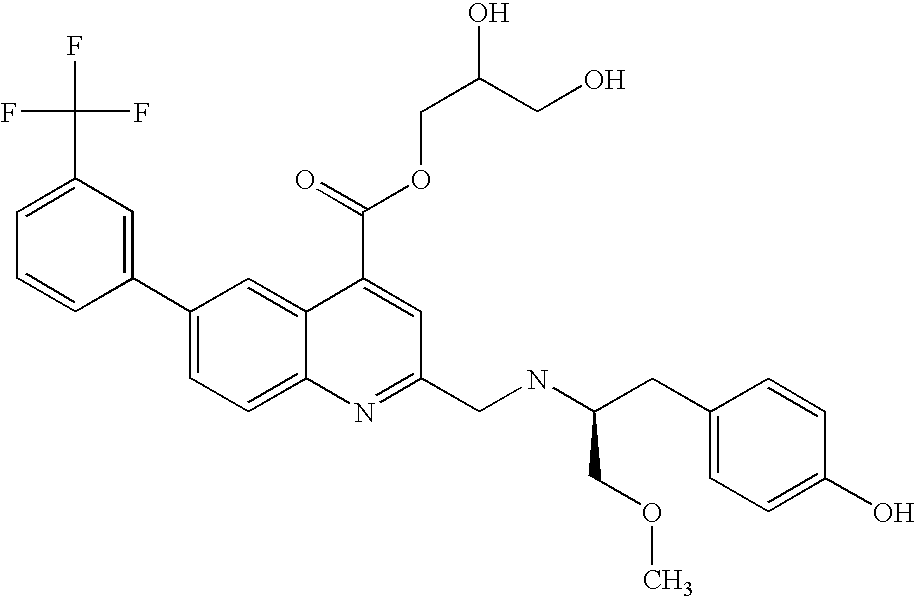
C1(C(F)(F)F)=CC=CC(C2=CC=C3C(=C2)C(C(OCC(O)CO)=O)=CC(CNC(CC2=CC=C(O)C=C2)COC)=N3)=C1
